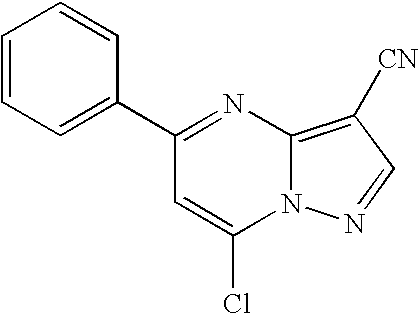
C1(C2=CC=CC=C2)=NC2=C([CN])C=NN2C(Cl)=C1
